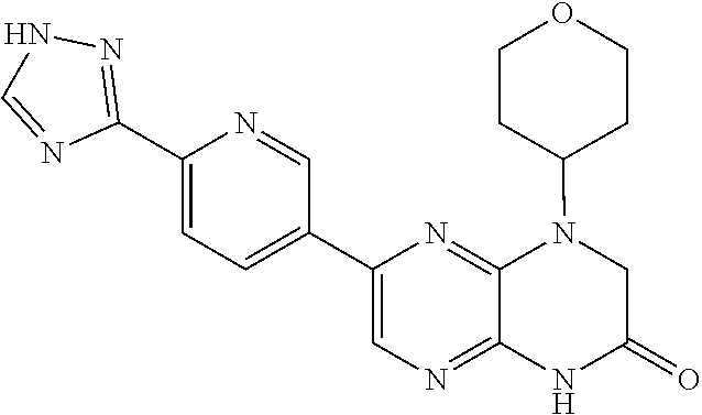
C1(C2=CC=C(C3=NNC=N3)N=C2)=CN=C2C(=N1)N(C1CCOCC1)CC(=O)N2
